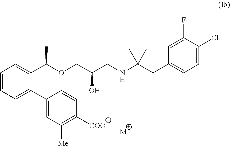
C1=CC=C(C2=CC([Me])=C([COO])C=C2)C(C(OCC(CNC(CC2=CC=C(Cl)C(F)=C2)(C)C)O)C)=C1.[M]
